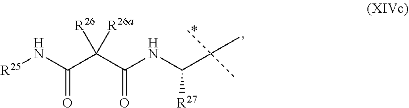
C(N[R25])(=O)C(C(NC([R27])C(C)(C)C)=O)([R26a])[R26]
